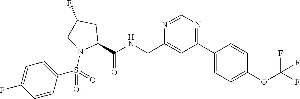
C(C1=CC(C2=CC=C(OC(F)(F)F)C=C2)=NC=N1)NC(C1CC(F)CN1S(=O)(=O)C1=CC=C(F)C=C1)=O
